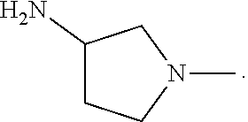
N1(C)CC(N)CC1
